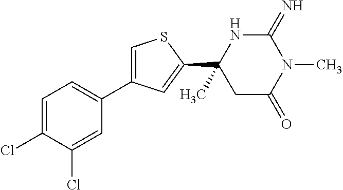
C1(=N)NC(C2=CC(C3=CC=C(Cl)C(Cl)=C3)=CS2)(C)CC(=O)N1C
